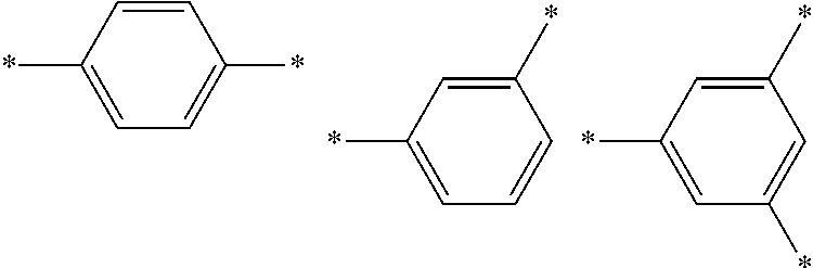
C1(*)=CC=C(*)C=C1.C1(*)=CC=CC(*)=C1.C1(*)=CC(*)=CC(*)=C1
